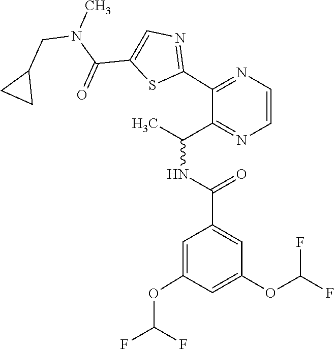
C1=C(OC(F)F)C=C(C(=O)NC(C)C2=NC=CN=C2C2=NC=C(C(N(CC3CC3)C)=O)S2)C=C1OC(F)F
